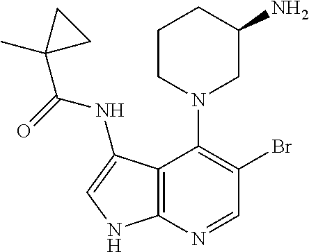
C12=C(N=CC(Br)=C1N1CC(N)CCC1)NC=C2NC(=O)C1(C)CC1
